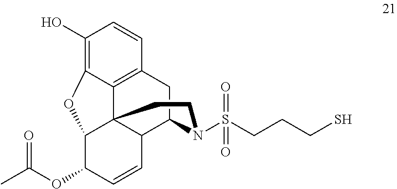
CC(OC1C=CC2C34C1OC1=C(O)C=CC(=C31)CC2N(S(=O)(=O)CCCS)CC4)=O
